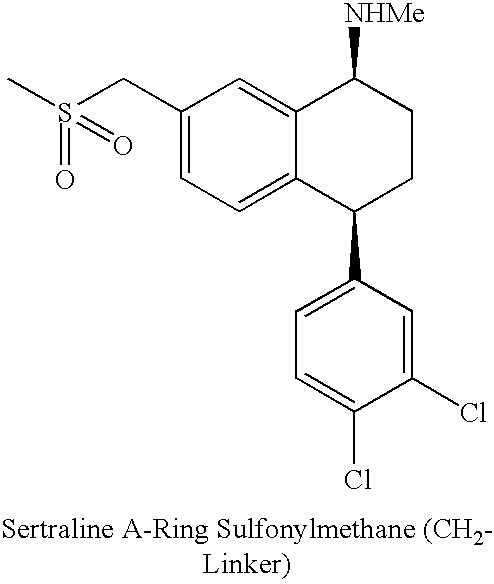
C1(CS(C)(=O)=O)=CC=C2C(=C1)C([NHMe])CCC2C1=CC=C(Cl)C(Cl)=C1
